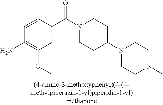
C1=C(C(=O)N2CCC(N3CCN(C)CC3)CC2)C=CC(N)=C1OC
